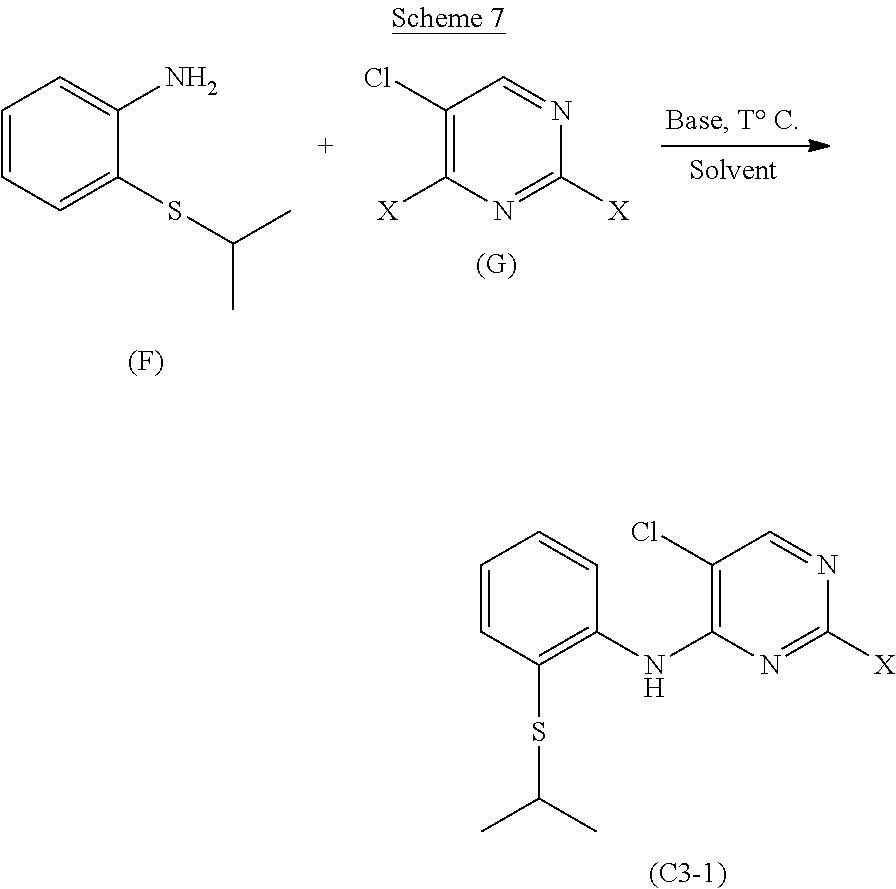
C1=CC=C(SC(C)C)C(N)=C1.[(F)].C1(Cl)=C([X])N=C([X])N=C1.[(G)].C1(Cl)=C(NC2=C(SC(C)C)C=CC=C2)N=C([X])N=C1.[(C3-1)]
